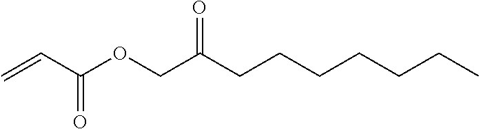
C=CC(OCC(CCCCCCC)=O)=O
